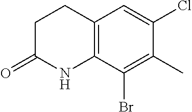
C1CC(=O)NC2=C1C=C(Cl)C(C)=C2Br
